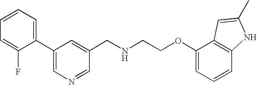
C1=C(F)C(C2=CN=CC(CNCCOC3=CC=CC4=C3C=C(C)N4)=C2)=CC=C1
